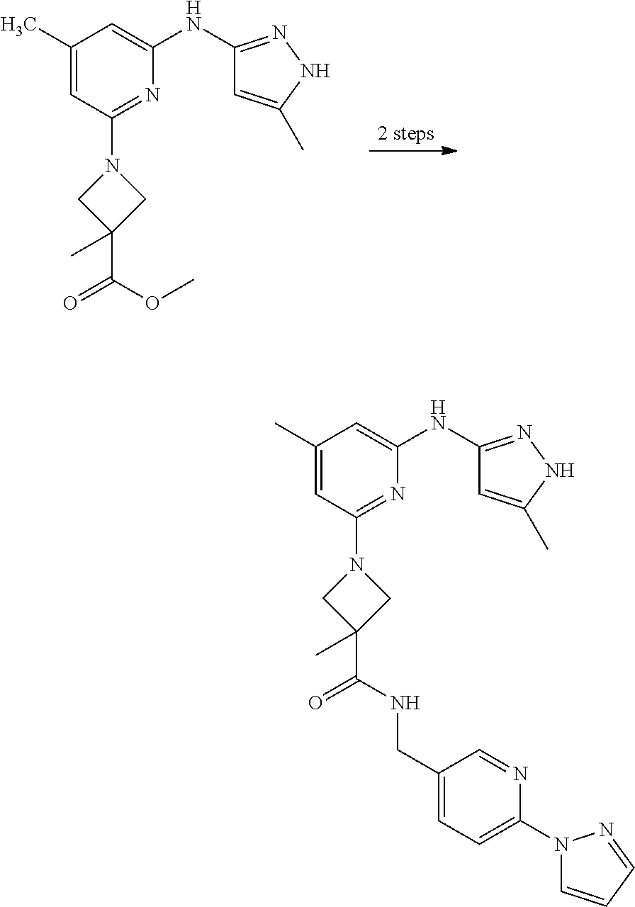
C1(C)=CC(N2CC(C(OC)=O)(C)C2)=NC(NC2=NNC(C)=C2)=C1.[2 steps].C1(C)=CC(N2CC(C(NCC3=CC=C(N4C=CC=N4)N=C3)=O)(C)C2)=NC(NC2=NNC(C)=C2)=C1
